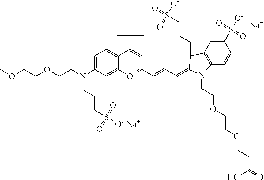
C(OCCN(C1=CC=C2C(=C1)[O+]=C(C=CC=C1C(C)(CCCS(=O)([O-])=O)C3=C(C=CC(S([O-])(=O)=O)=C3)N1CCOCCOCCC(=O)O)C=C2C(C)(C)C)CCCS([O-])(=O)=O)COC.[Na].[Na]
